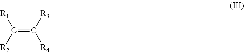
C(=C([R2])[R1])([R3])[R4]
